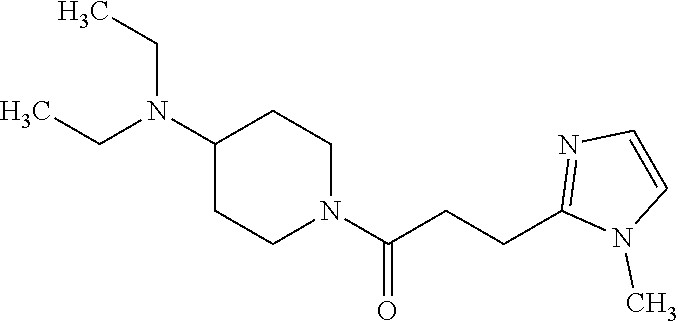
C1(N(CC)CC)CCN(C(CCC2=NC=CN2C)=O)CC1
